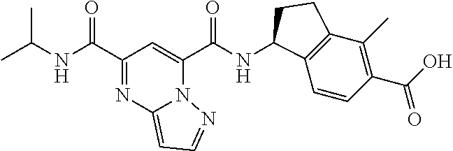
N(C(C1=NC2=CC=NN2C(C(NC2C3=C(C(C)=C(C(O)=O)C=C3)CC2)=O)=C1)=O)C(C)C
